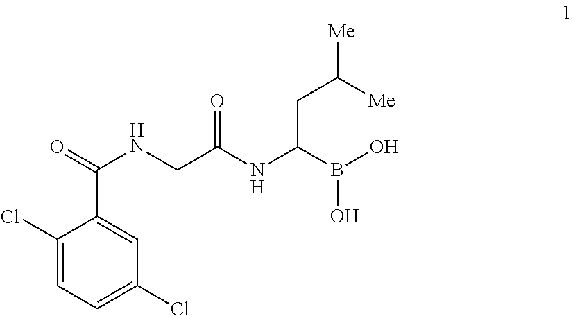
C1(Cl)=CC=C(Cl)C=C1C(=O)NCC(NC(B(O)O)CC([Me])[Me])=O
